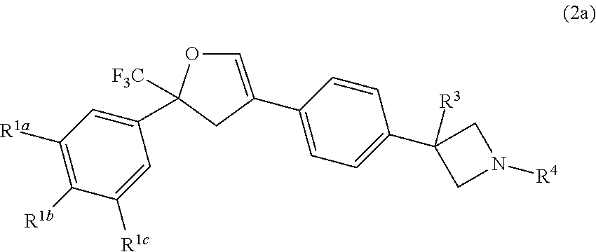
C1=C(C2=CC=C(C3([R3])CN([R4])C3)C=C2)CC([F3C])(C2=CC([R1a])=C([R1b])C([R1c])=C2)O1
